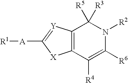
[R1][A]C1=[Y]C2=C([X]1)C([R4])=C([R6])N([R2])C2([R5])[R3]
